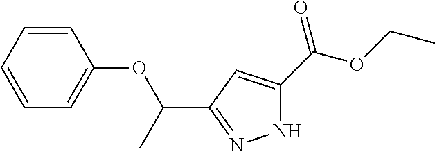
C1=CC=CC=C1OC(C1=NNC(C(OCC)=O)=C1)C
